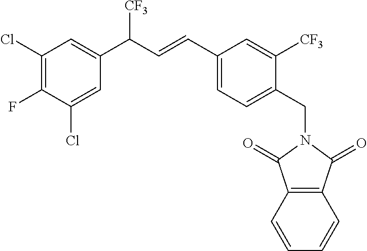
C1(CN2C(=O)C3=C(C2=O)C=CC=C3)=CC=C(C=CC(C2=CC(Cl)=C(F)C(Cl)=C2)[CF3])C=C1[CF3]
